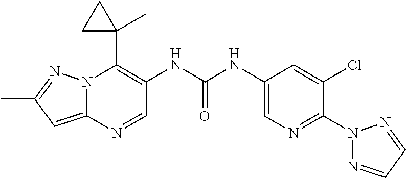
N12C(=CC(C)=N1)N=CC(NC(NC1=CN=C(N3N=CC=N3)C(Cl)=C1)=O)=C2C1(C)CC1
